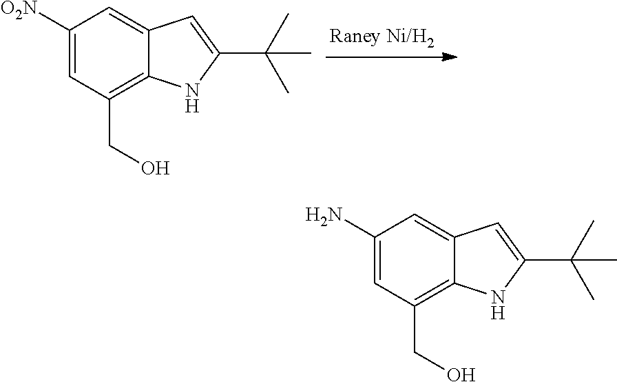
C1([O2N])=CC(CO)=C2C(=C1)C=C(C(C)(C)C)N2.C1(N)=CC(CO)=C2C(=C1)C=C(C(C)(C)C)N2
